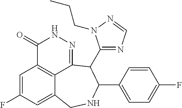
C1=C(F)C=C2C3=C1C(=O)NN=C3C(C1=NC=NN1CCC)C(C1=CC=C(F)C=C1)NC2
